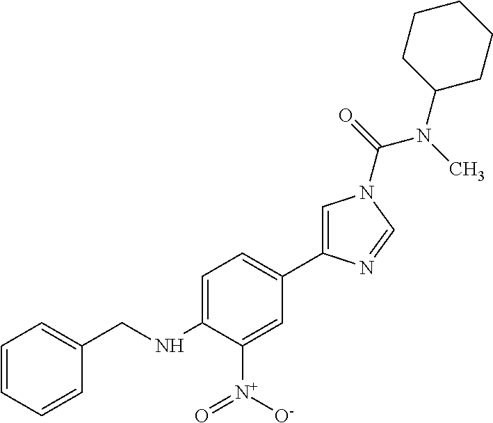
C1=CC=CC(CNC2=CC=C(C3=CN(C(N(C4CCCCC4)C)=O)C=N3)C=C2[N+](=O)[O-])=C1
